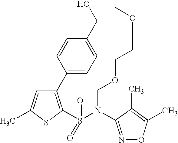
C1=C(C)SC(S(=O)(N(C2=NOC(C)=C2C)COCCOC)=O)=C1C1=CC=C(CO)C=C1
